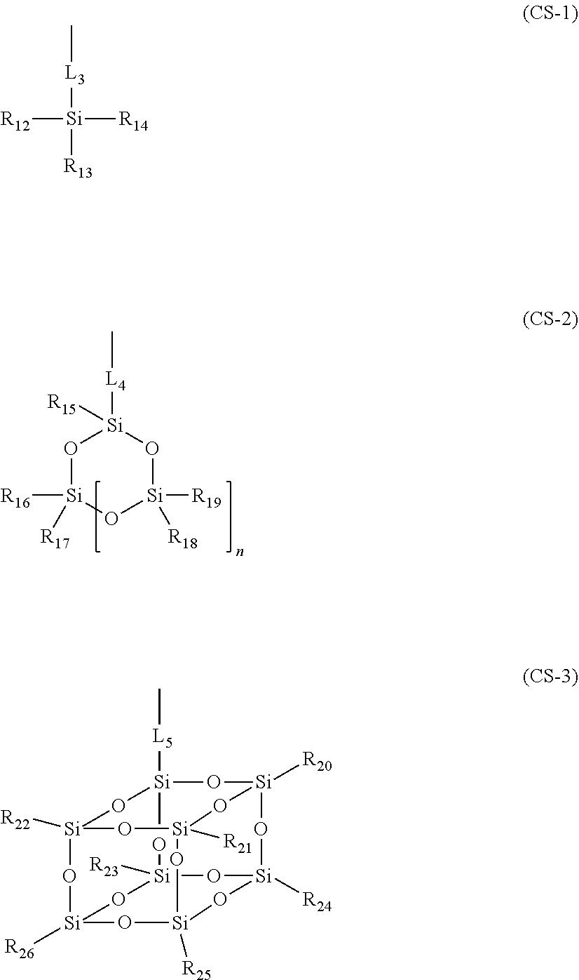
O1[Si]([R16])([R17])O[Si]([R19])([R18])O[Si]1([L4]C)[R15].[R12][Si]([R14])([L3]C)[R13].[Si]12([R22])O[Si]3([L5]C)O[Si]4([R20])O[Si]([R21])(O1)O[Si]1([R25])O[Si]([R26])(O2)O[Si]([R23])(O3)O[Si]([R24])(O4)O1
